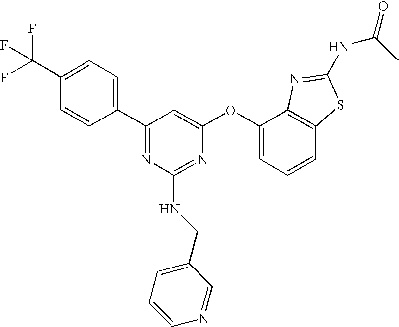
C1(C(F)(F)F)=CC=C(C2=NC(NCC3=CC=CN=C3)=NC(OC3=CC=CC4=C3N=C(NC(C)=O)S4)=C2)C=C1
